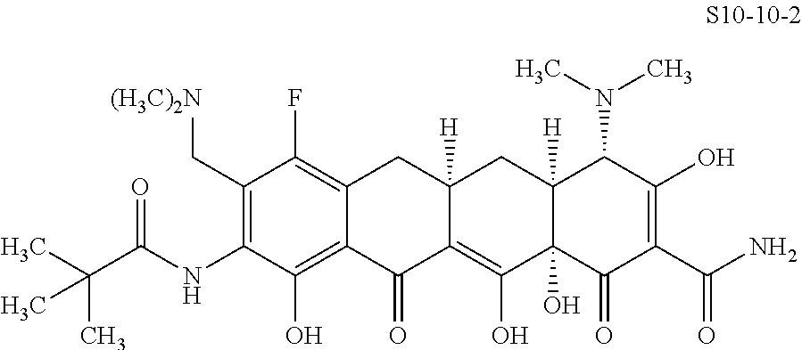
C1(C[(H3C)2N])=C(NC(=O)C(C)(C)C)C(O)=C2C(=C1F)CC1([H])C(=C(O)C3(O)C([H])(C1)C(N(C)C)C(O)=C(C(N)=O)C3=O)C2=O
